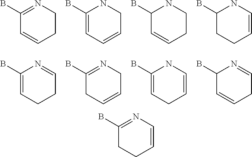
C1(B)=NCCC=C1.C1(B)=CC=CCN1.C1(B)C=CCCN1.C1(B)CCC=CN1.C1(B)=CCCC=N1.C1(B)=NCC=CC1.C1(B)=CCC=CN1.C1(B)C=CCC=N1.C1(B)=NC=CCC1
